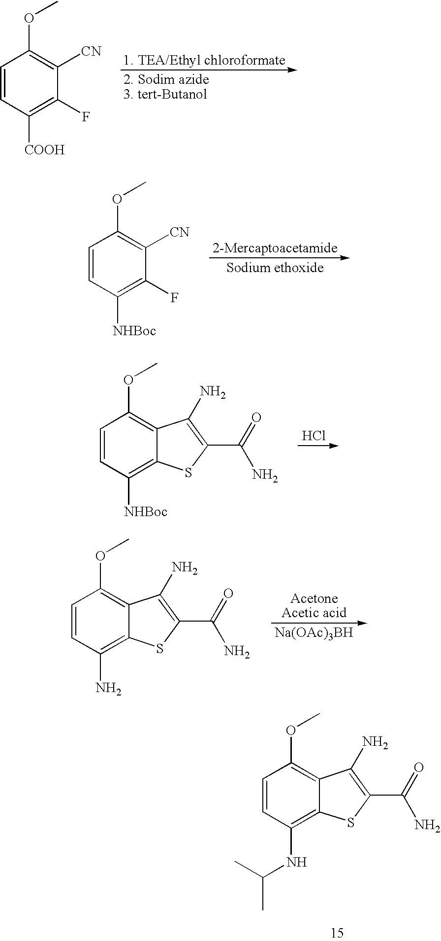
C1=CC(NC(C)C)=C2C(=C1OC)C(N)=C(C(=O)N)S2.C1=CC([COOH])=C(F)C([CN])=C1OC.C1=CC([NHBoc])=C(F)C([CN])=C1OC.Cl.C1=CC([NHBoc])=C2C(=C1OC)C(N)=C(C(=O)N)S2.[Na(OAc)3BH].C1=CC(N)=C2C(=C1OC)C(N)=C(C(=O)N)S2
